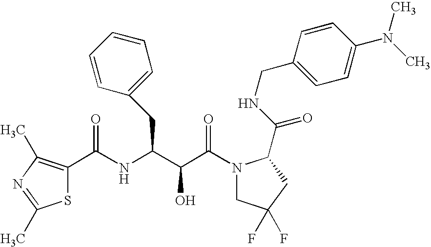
N(C(C(C(N1CC(F)(F)CC1C(NCC1=CC=C(N(C)C)C=C1)=O)=O)O)CC1=CC=CC=C1)C(=O)C1=C(C)N=C(C)S1
